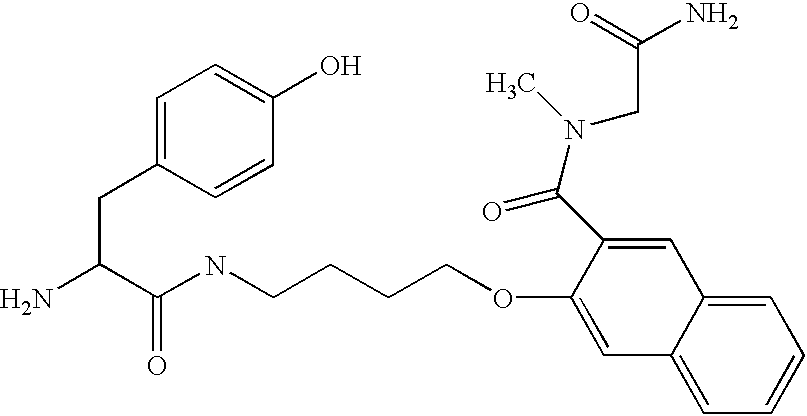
NC(C(NCCCCOC1=CC2=CC=CC=C2C=C1C(N(C)CC(N)=O)=O)=O)CC1=CC=C(O)C=C1
